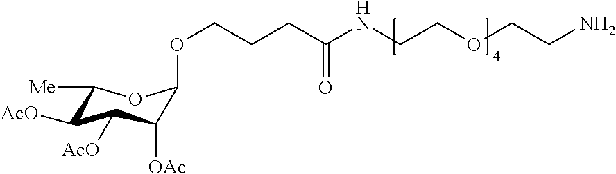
NCCOCCNC(CCCOC1C([OAc])C([AcO])C([AcO])C([Me])O1)=O
